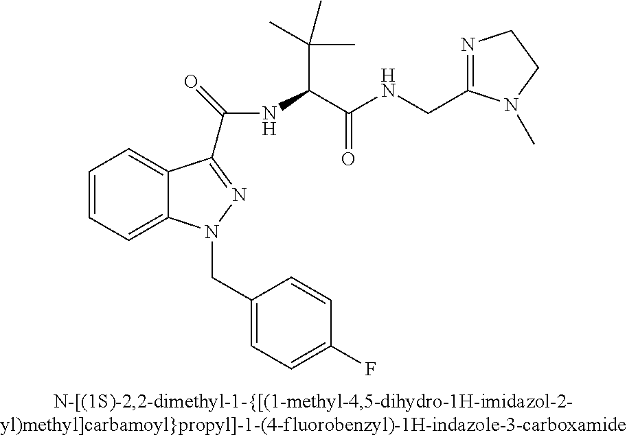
C1=CC=C2C(=C1)C(C(=O)NC(C(NCC1=NCCN1C)=O)C(C)(C)C)=NN2CC1=CC=C(F)C=C1
